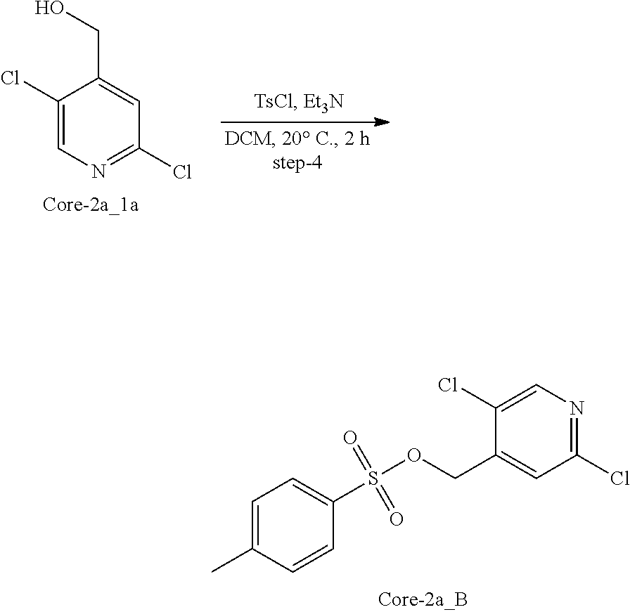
C1(Cl)=CN=C(Cl)C=C1CO.C1(Cl)=NC=C(Cl)C(COS(C2=CC=C(C)C=C2)(=O)=O)=C1
